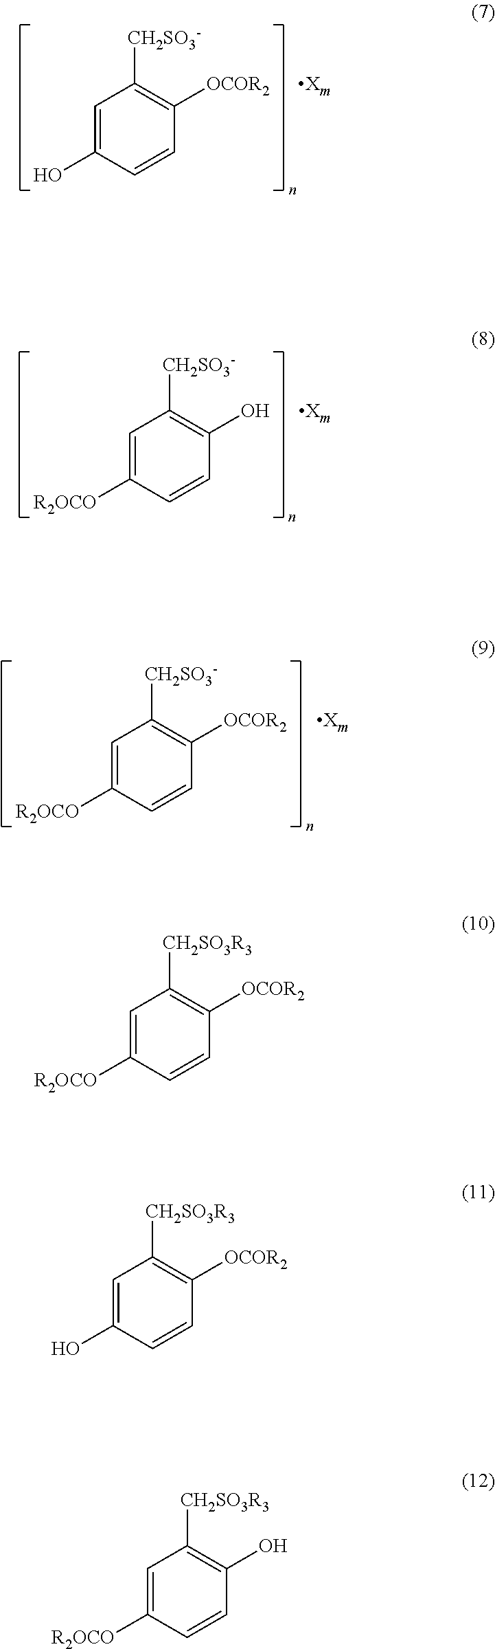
C1=C(O)C=CC([OCOR2])=C1[CH2SO3-].C1=C([R2OCO])C=CC(O)=C1[CH2SO3-].C1=C([R2OCO])C=CC([OCOR2])=C1[CH2SO3-].C1=C([R2OCO])C=CC([OCOR2])=C1[CH2SO3R3].C1=C(O)C=CC([OCOR2])=C1[CH2SO3R3].C1=C([R2OCO])C=CC(O)=C1[CH2SO3R3]
